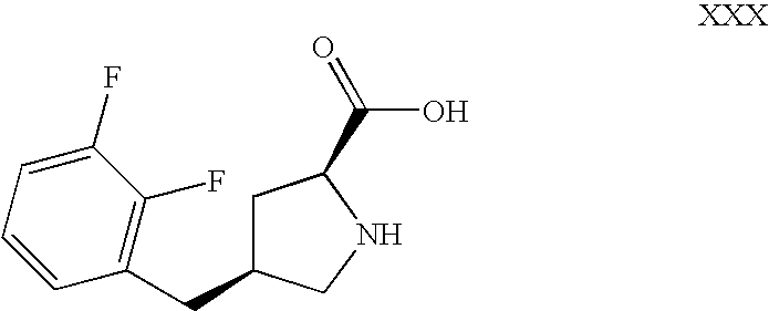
C1C(CC2=C(F)C(F)=CC=C2)CNC1C(=O)O
